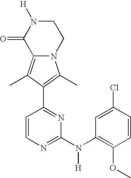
N12C(=C(C)C(C3=NC(N(C4=C(OC)C=CC(Cl)=C4)[H])=NC=C3)=C1C)C(=O)N([H])CC2
